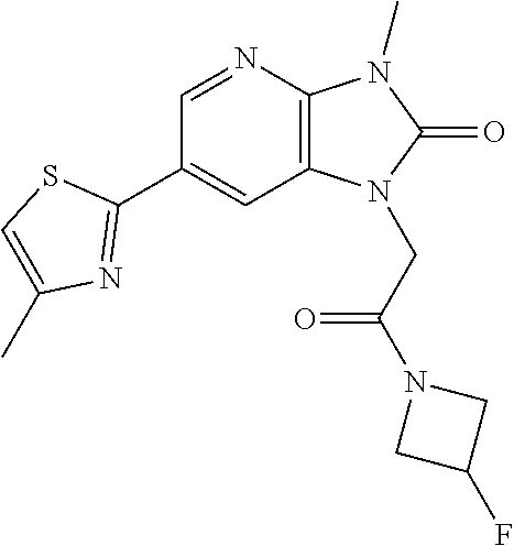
C12=C(N=CC(C3=NC(C)=CS3)=C1)N(C)C(=O)N2CC(N1CC(F)C1)=O
